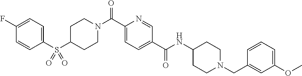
C1CN(C(C2=CC=C(C(=O)NC3CCN(CC4=CC(OC)=CC=C4)CC3)C=N2)=O)CCC1S(C1=CC=C(F)C=C1)(=O)=O
